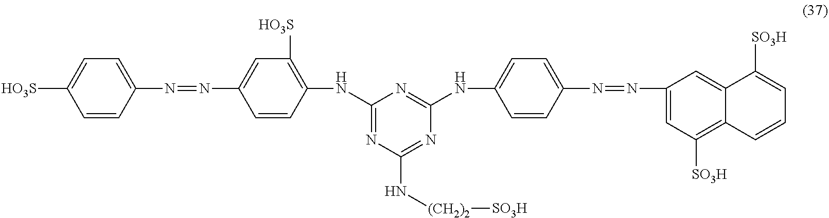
[HO3S]C1=CC=C(N=NC2=CC([HO3S])=C(NC3=NC(N[(CH2)2][SO3H])=NC(NC4=CC=C(N=NC5=CC([SO3H])=C6C(=C5)C([SO3H])=CC=C6)C=C4)=N3)C=C2)C=C1
